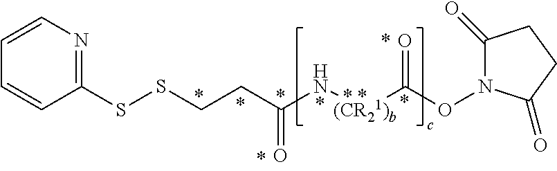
N([(CR21)b]C(=O)ON1C(=O)CCC1=O)C(CCSSC1=NC=CC=C1)=O
